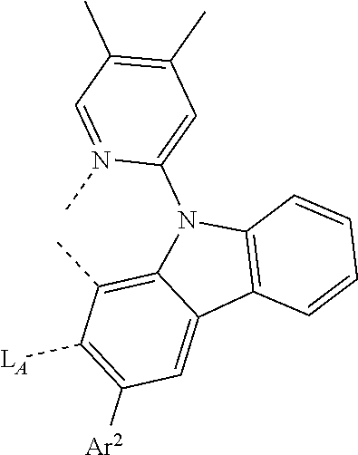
C1([Ar2])=C([LA])C(C)=C2C(=C1)C1=C(N2C2=CC(C)=C(C)C=N2C)C=CC=C1
